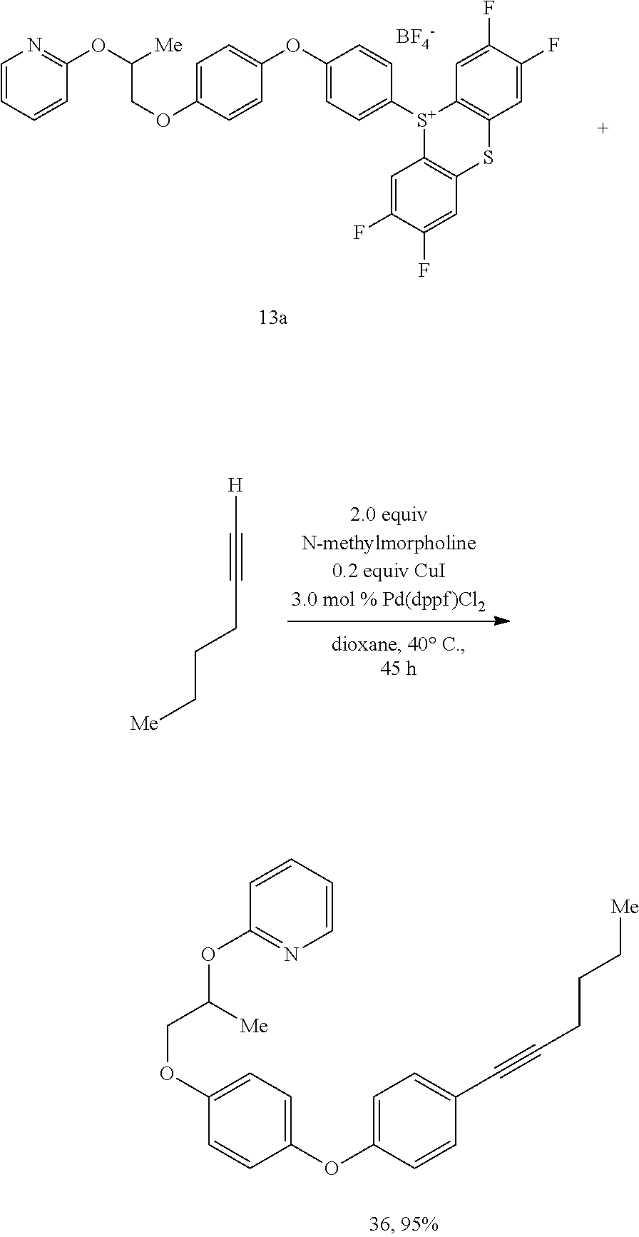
C1=CC=CC(OC(COC2=CC=C(OC3=CC=C([S+]4C5=C(C=C(F)C(F)=C5)SC5=C4C=C(F)C(F)=C5)C=C3)C=C2)[Me])=N1.[BF4-].[H]C#CCCC[Me].C1(OC([Me])COC2=CC=C(OC3=CC=C(C#CCCC[Me])C=C3)C=C2)=NC=CC=C1
